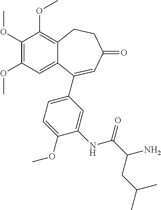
C1(OC)=C(OC)C=C2C(=C1OC)CCC(=O)C=C2C1=CC=C(OC)C(NC(C(N)CC(C)C)=O)=C1
